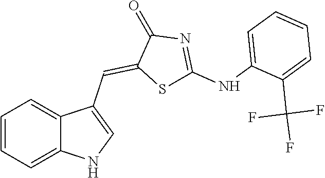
C1=CC=C2C(=C1)C(C=C1SC(NC3=CC=CC=C3C(F)(F)F)=NC1=O)=CN2
